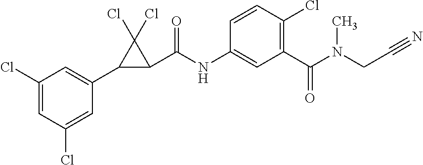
C1(Cl)=CC(Cl)=CC(C2C(C(NC3=CC(C(N(C)CC#N)=O)=C(Cl)C=C3)=O)C2(Cl)Cl)=C1
